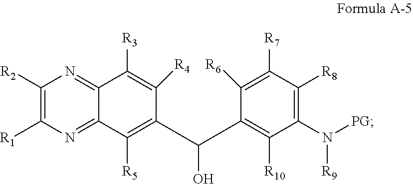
C1([R2])=C([R1])N=C2C(=N1)C([R3])=C([R4])C(C(O)C1=C([R10])C(N([R9])[PG])=C([R8])C([R7])=C1[R6])=C2[R5]
